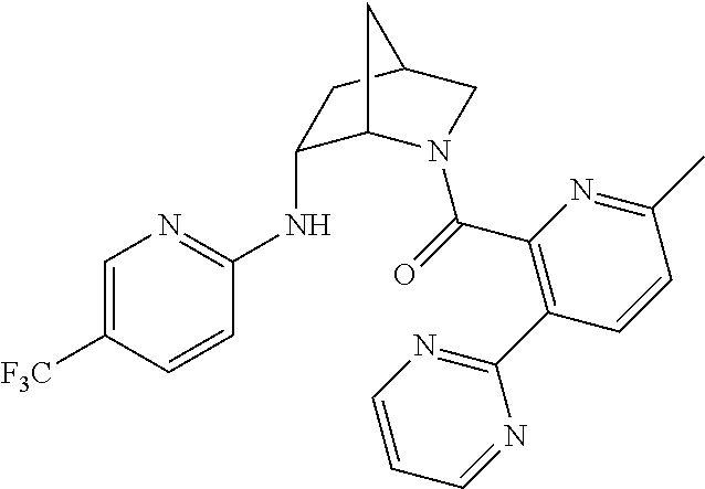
C1=C([F3C])C=CC(NC2C3N(C(=O)C4=C(C5=NC=CC=N5)C=CC(C)=N4)CC(C2)C3)=N1
